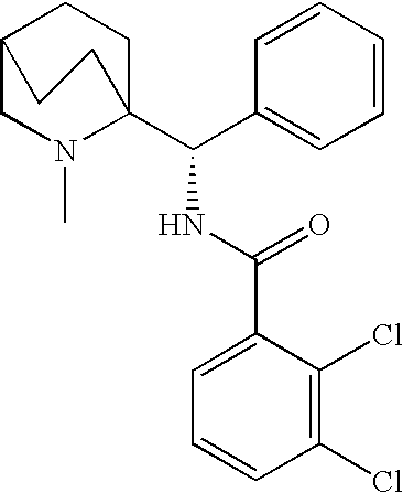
C1=CC(C(C23CCC(CN2C)CC3)NC(C2=CC=CC(Cl)=C2Cl)=O)=CC=C1
